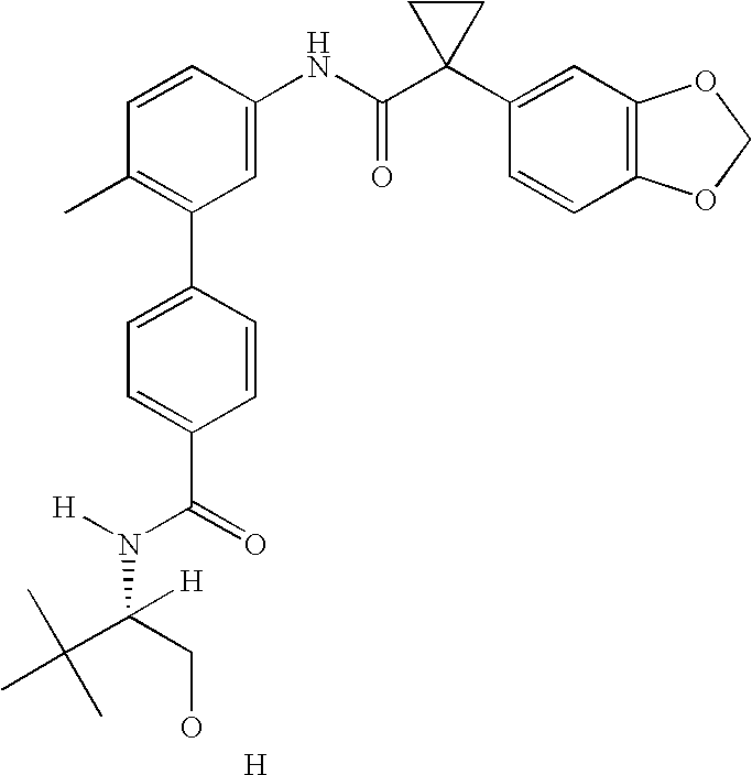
C1=CC(NC(C2(C3=CC4=C(C=C3)OCO4)CC2)=O)=CC(C2=CC=C(C(=O)N(C([H])(C(C)(C)C)CO)[H])C=C2)=C1C.[H]
